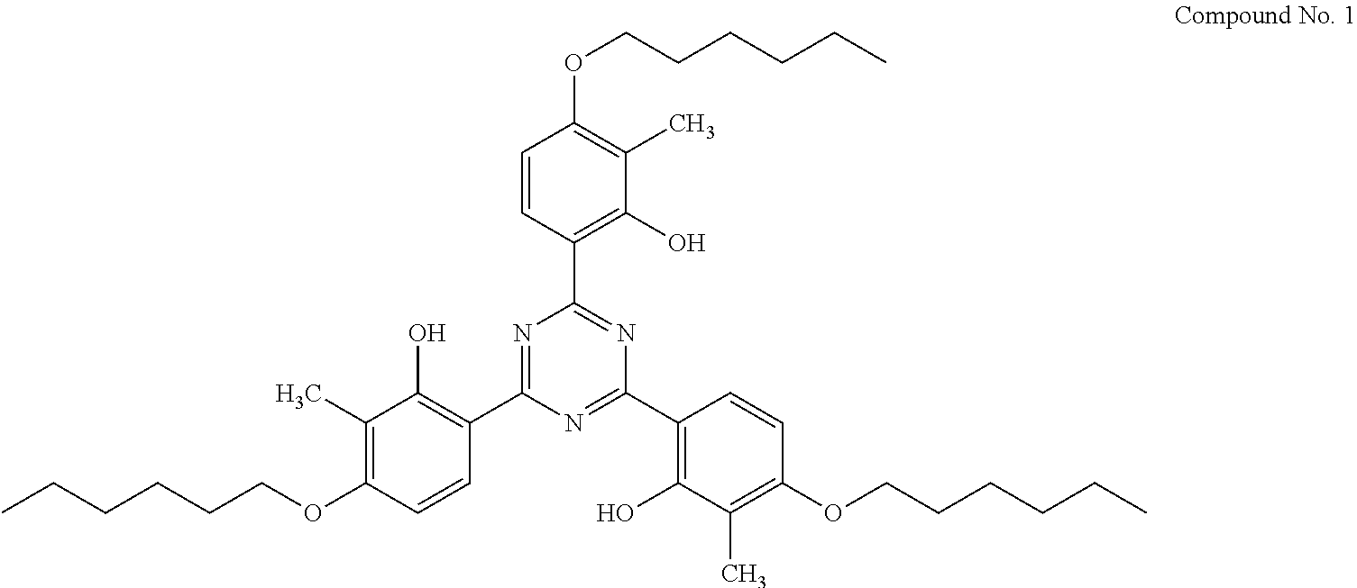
N1=C(C2=C(O)C(C)=C(OCCCCCC)C=C2)N=C(C2=C(O)C(C)=C(OCCCCCC)C=C2)N=C1C1=C(O)C(C)=C(OCCCCCC)C=C1
